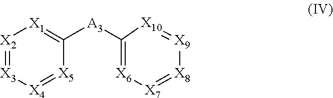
[X2]1=[X3][X4]=[X5]C([A3]C2=[X6][X7]=[X8][X9]=[X10]2)=[X1]1
